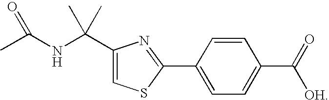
C1(C(NC(C)=O)(C)C)=CSC(C2=CC=C(C(=O)[OH])C=C2)=N1
